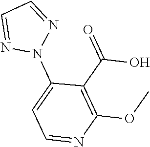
N1(C2=CC=NC(OC)=C2C(=O)O)N=CC=N1
